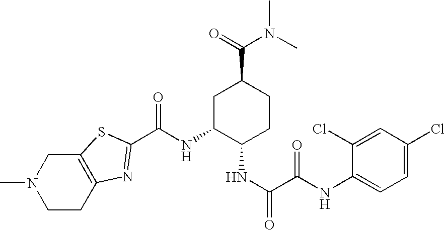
C1CC2=C(CN1C)SC(C(NC1C(NC(C(NC3=CC=C(Cl)C=C3Cl)=O)=O)CCC(C(=O)N(C)C)C1)=O)=N2
